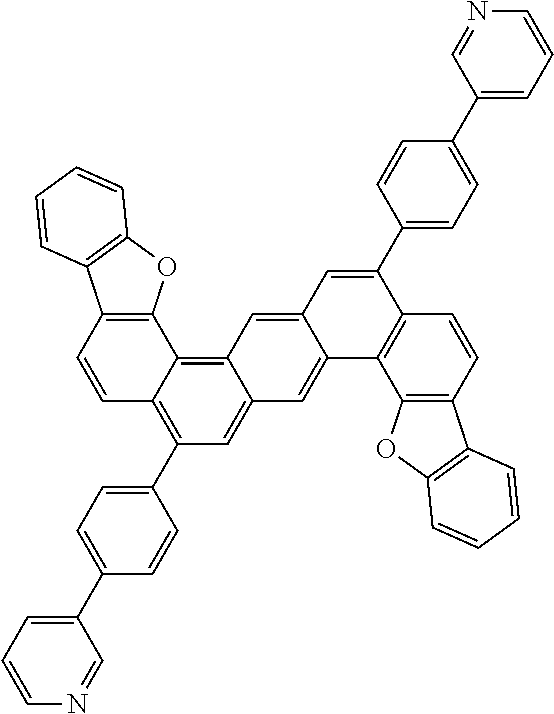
C1=CC2=C(C3=C4C(=CC(C5=CC=C(C6=CC=CN=C6)C=C5)=C13)C=C1C(=C4)C=C(C3=CC=C(C4=CC=CN=C4)C=C3)C3=C1C1=C(C=C3)C3=C(O1)C=CC=C3)OC1=C2C=CC=C1
